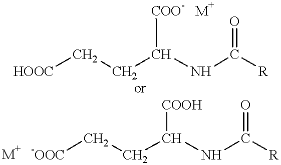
[HOOC]CCC(NC([R])=O)[COO-].[-OOC]CCC(NC([R])=O)[COOH]
